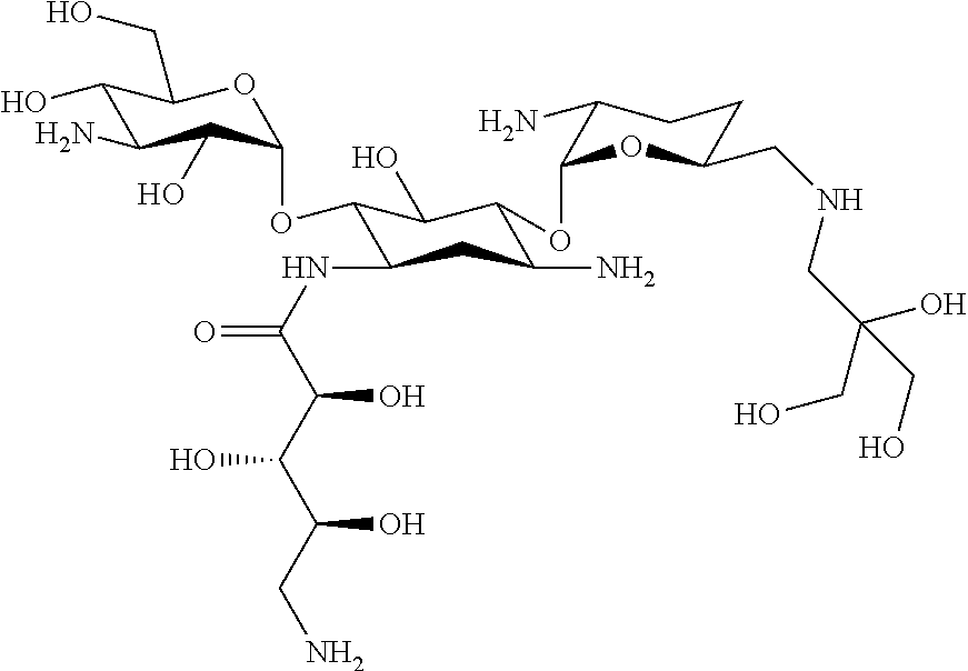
C1(O)C(N)C(O)C(OC2C(NC(=O)C(C(C(O)CN)O)O)CC(N)C(OC3C(N)CCC(CNCC(O)(CO)CO)O3)C2O)OC1CO
